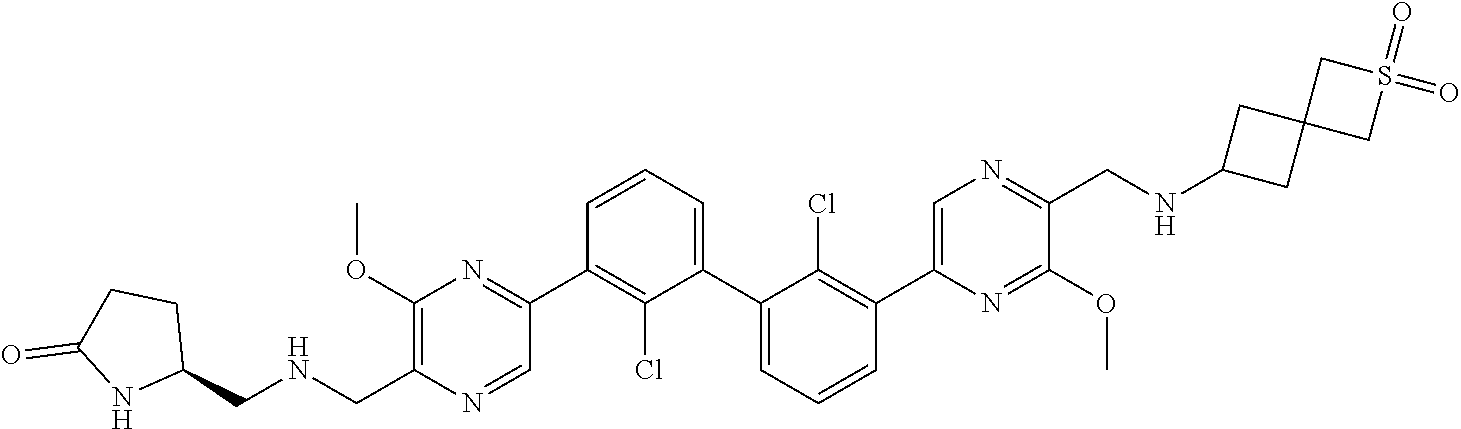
C1(OC)=C(C[HN]CC2CCC(=O)N2)N=CC(C2=C(Cl)C(C3=CC=CC(C4=CN=C(CNC5CC6(C5)CS(=O)(=O)C6)C(OC)=N4)=C3Cl)=CC=C2)=N1
